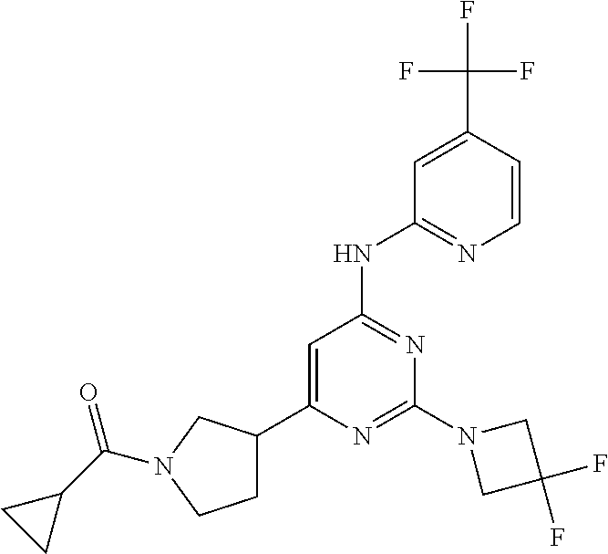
C1=C(C(F)(F)F)C=CN=C1NC1=NC(N2CC(F)(F)C2)=NC(C2CCN(C(C3CC3)=O)C2)=C1
